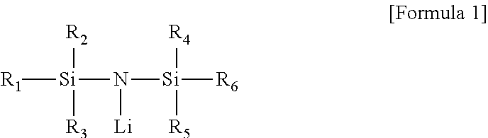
[R1][Si](N([Si]([R4])([R6])[R5])[Li])([R2])[R3]
